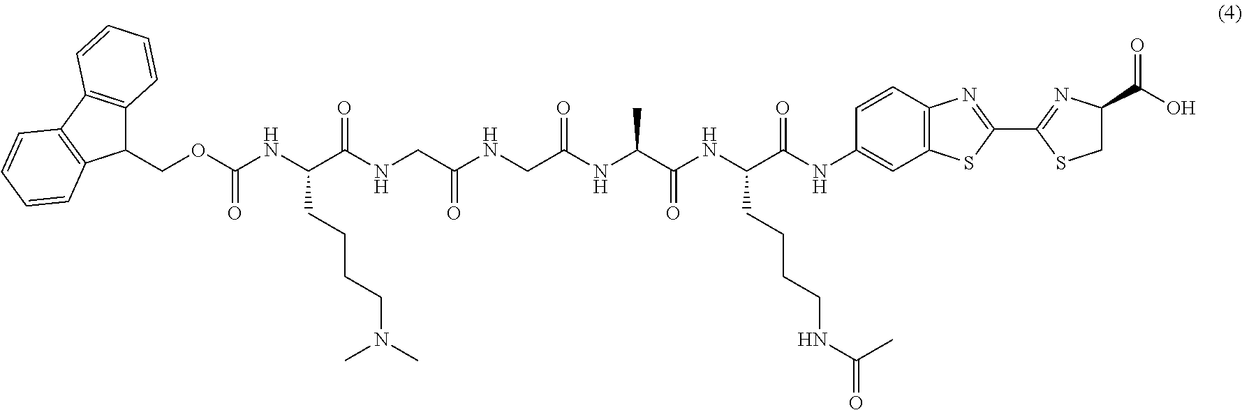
N(C(C(NCC(NCC(NC(C(NC(C(NC1=CC2=C(C=C1)N=C(C1=NC(C(O)=O)CS1)S2)=O)CCCCNC(C)=O)=O)C)=O)=O)=O)CCCCN(C)C)C(OCC1C2=C(C3=C1C=CC=C3)C=CC=C2)=O
